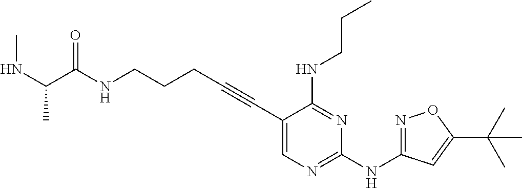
N(CCCC#CC1=CN=C(NC2=NOC(C(C)(C)C)=C2)N=C1NCCC)C(=O)C(NC)C
